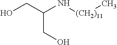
N([(CH2)11]C)C(CO)CO
